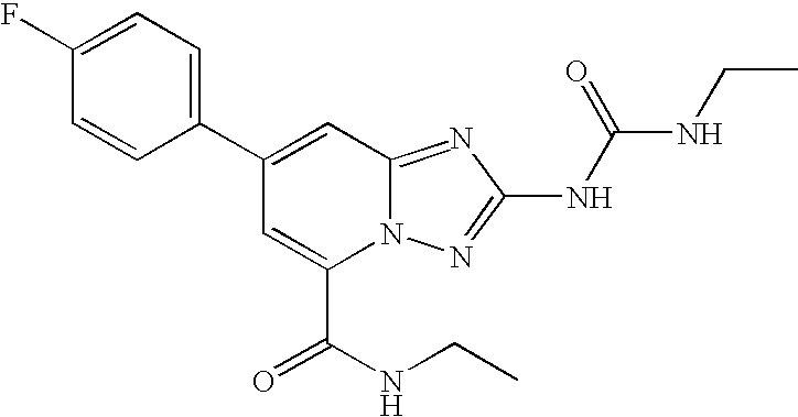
C1(C2=CC3=NC(NC(=O)NCC)=NN3C(C(NCC)=O)=C2)=CC=C(F)C=C1
